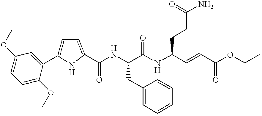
C1=C(OC)C=C(C2=CC=C(C(NC(C(NC(C=CC(OCC)=O)CCC(N)=O)=O)CC3=CC=CC=C3)=O)N2)C(OC)=C1
